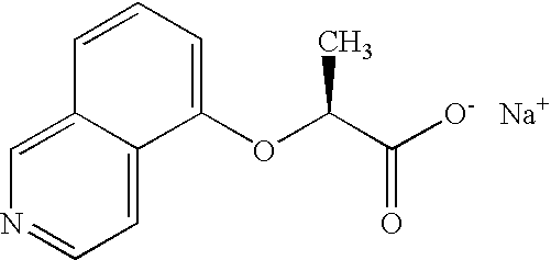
C1=C2C(=CN=C1)C=CC=C2OC(C([O-   Na+])=O)C
